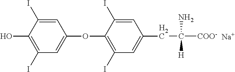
C1(I)=C(O)C(I)=CC(OC2=C(I)C=C(CC(N)([H])[COO-])C=C2I)=C1.[Na]
